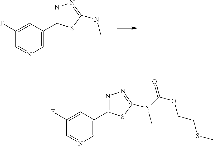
C1(F)=CC(C2=NN=C(NC)S2)=CN=C1.C1(F)=CC(C2=NN=C(N(C)C(=O)OCCSC)S2)=CN=C1
